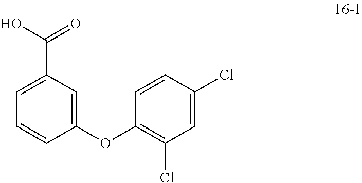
O(C1=C(Cl)C=C(Cl)C=C1)C1=CC(C(O)=O)=CC=C1
